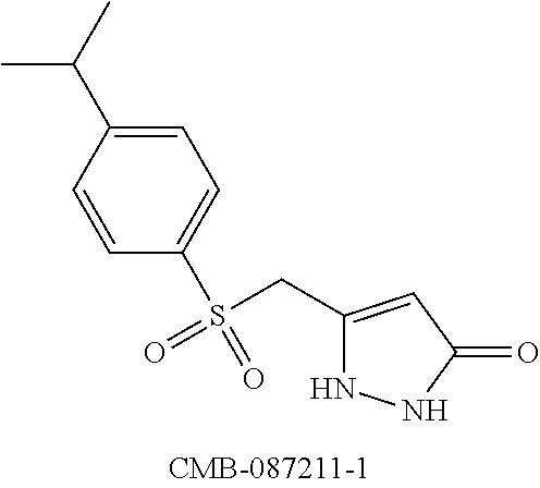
C1(CS(C2=CC=C(C(C)C)C=C2)(=O)=O)=CC(=O)NN1
